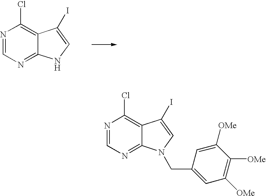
N1=CN=C2C(=C1Cl)C(I)=CN2.N1=CN=C2C(=C1Cl)C(I)=CN2CC1=CC([OMe])=C([OMe])C([OMe])=C1
